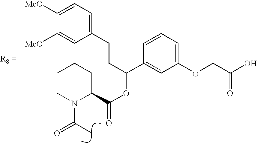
C1CN(C(=O)C)C(C(OC(C2=CC(OCC(O)=O)=CC=C2)CCC2=CC=C([MeO])C([MeO])=C2)=O)CC1
